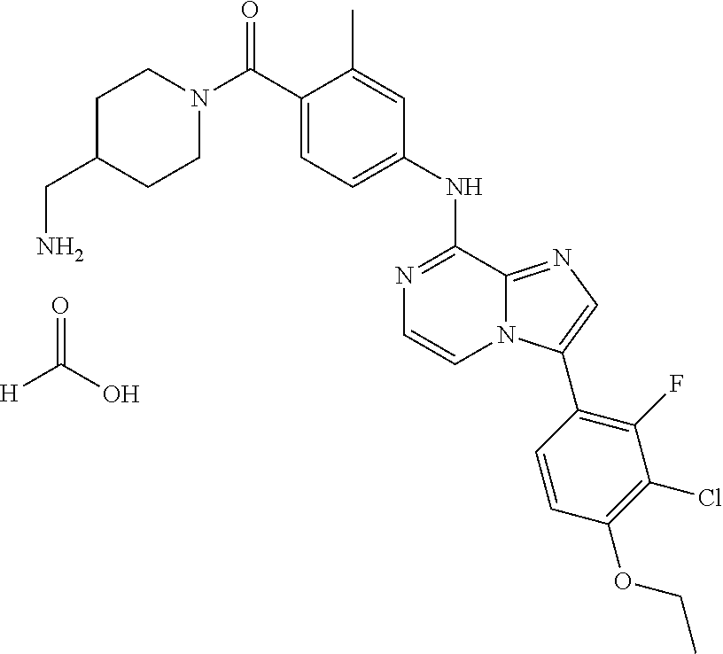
N1(C(C2=CC=C(NC3=NC=CN4C3=NC=C4C3=C(F)C(Cl)=C(OCC)C=C3)C=C2C)=O)CCC(CN)CC1.O=C(O)[H]
